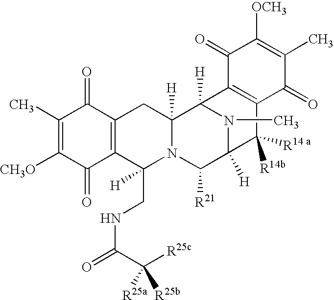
C1(C)=C([CH3O])C(=O)C2=C(C1=O)CC1([H])N(C2(CNC(=O)C([R25c])([R25b])[R25a])[H])C([R21])C2([H])N(C)C1([H])C1=C(C2([R14b])[R14 a])C(=O)C(C)=C([OCH3])C1=O
